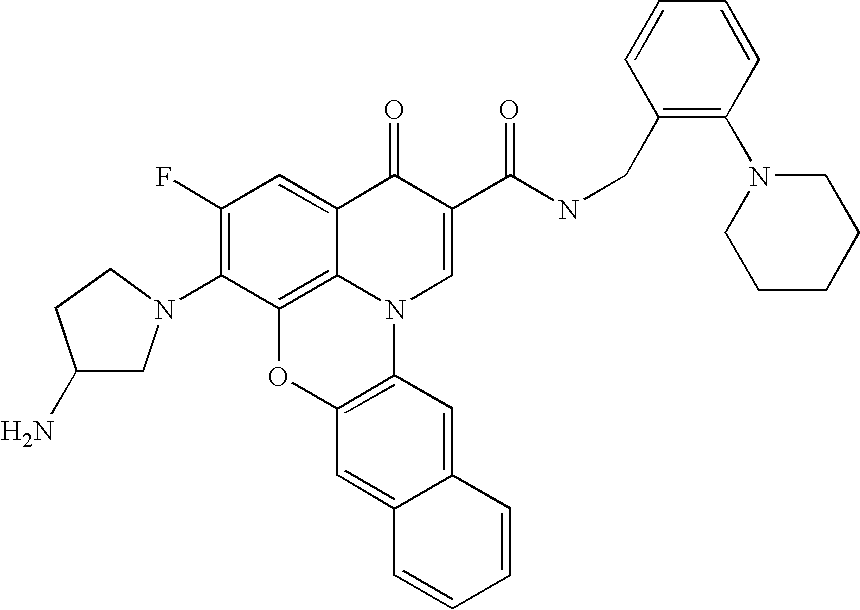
C1(F)=C(N2CC(N)CC2)C2=C3C(=C1)C(=O)C(C(NCC1=C(N4CCCCC4)C=CC=C1)=O)=CN3C1=C(O2)C=C2C(=C1)C=CC=C2
